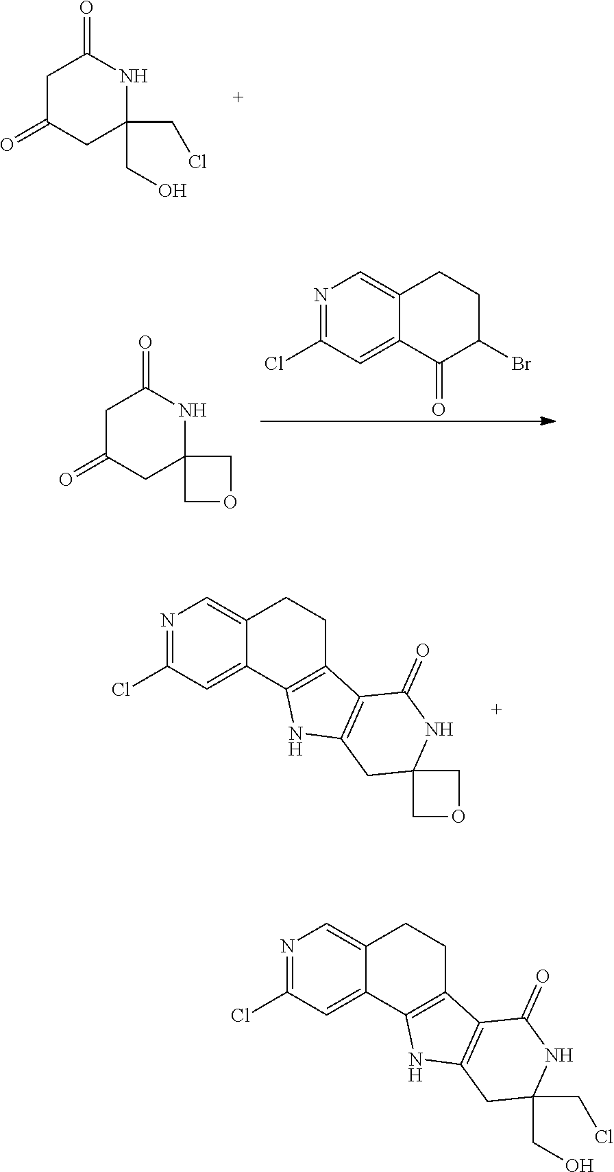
C1C(=O)CC(CCl)(CO)NC1=O.N1=C(Cl)C=C2C(=C1)CCC(Br)C2=O.C1C(=O)CC2(NC1=O)COC2.N1=C(Cl)C=C2C(=C1)CCC1=C2NC2=C1C(=O)NC1(C2)COC1.N1=C(Cl)C=C2C(=C1)CCC1=C2NC2=C1C(=O)NC(CO)(CCl)C2
